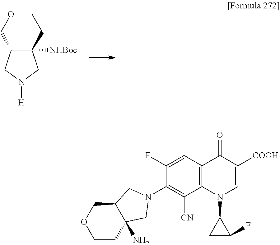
C12([NHBoc])C(CN([H])C1)COCC2.C1(N2CC3(N)CCOCC3C2)=C([CN])C2=C(C=C1F)C(=O)C([COOH])=CN2C1CC1F
